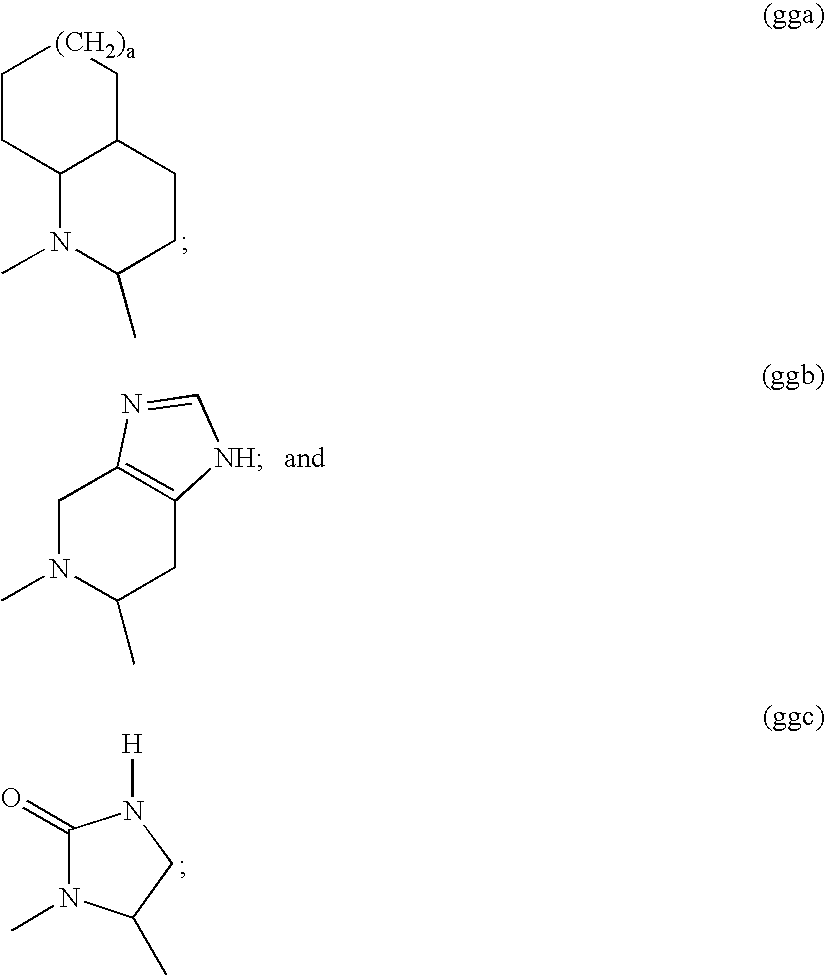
C1CC2C(C[(CH2)a]1)CCC(C)N2C.C1(=O)N(C)C(C)CN1[H].C1N(C)C(C)CC2=C1N=C[NH]2
